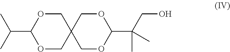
C1OC(C(C)C)OCC12COC(C(C)(C)CO)OC2
